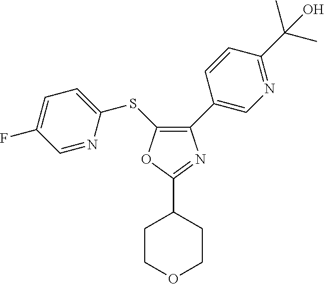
C1(C2=CN=C(C(C)(C)O)C=C2)=C(SC2=CC=C(F)C=N2)OC(C2CCOCC2)=N1
